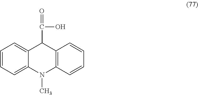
C1=CC=C2C(=C1)C(C(O)=O)C1=C(N2C)C=CC=C1
